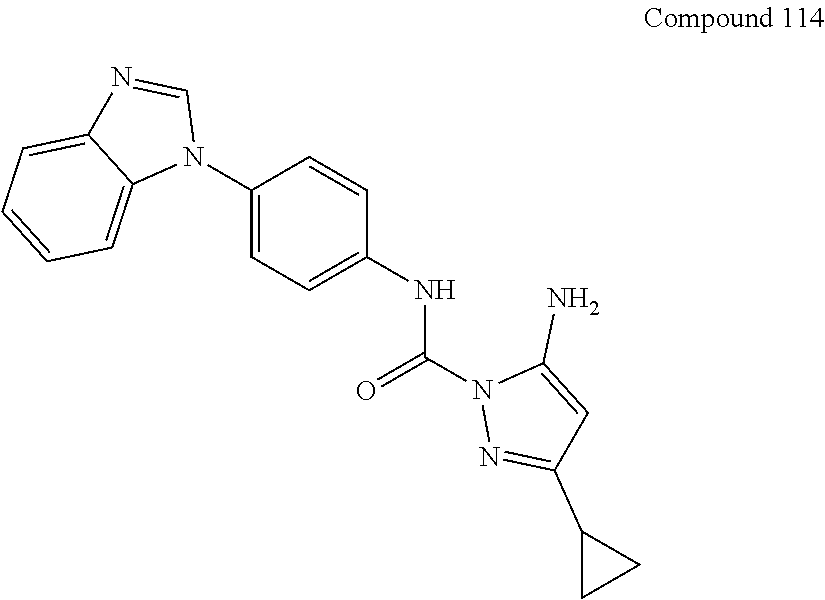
C1(N2C=NC3=CC=CC=C23)=CC=C(NC(N2N=C(C3CC3)C=C2N)=O)C=C1
